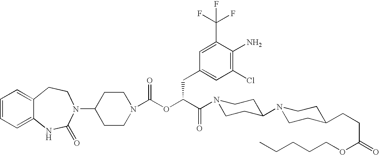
C12=CC=CC=C1NC(=O)N(C1CCN(C(OC(C(=O)N3CCC(N4CCC(CCC(OCCCCC)=O)CC4)CC3)CC3=CC(Cl)=C(N)C(C(F)(F)F)=C3)=O)CC1)CC2
